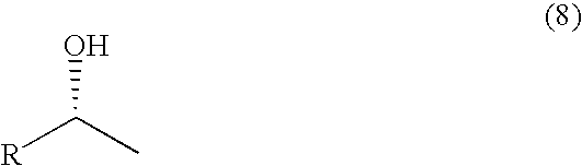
OC(C)[R]
